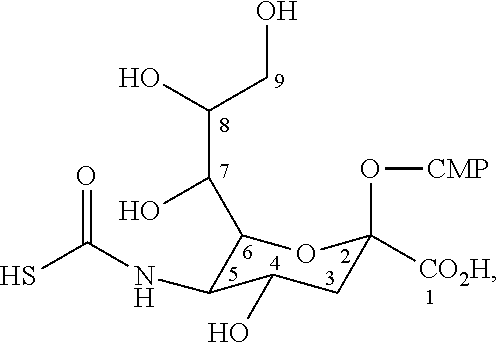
C1(C(C(O)CO)O)C(NC(=O)S)C(O)CC(O[CMP])([CO2H])O1
